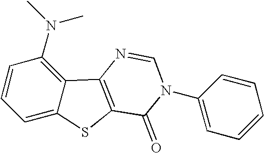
C1=CC(N(C)C)=C2C(=C1)SC1=C2N=CN(C2=CC=CC=C2)C1=O
